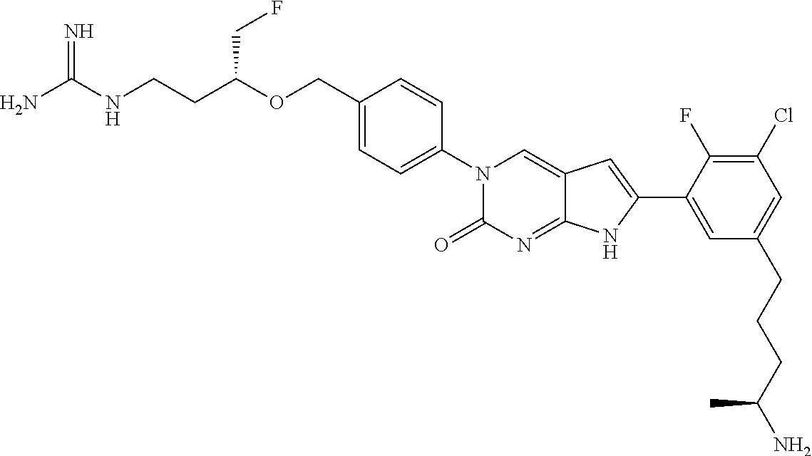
C(C1=CC=C(N2C(=O)N=C3C(=C2)C=C(C2=CC(CCCC(N)C)=CC(Cl)=C2F)N3)C=C1)OC(CCNC(N)=N)CF
